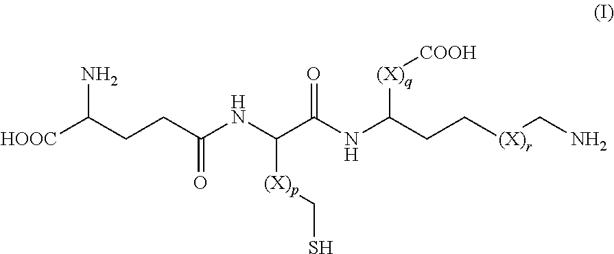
[HOOC]C(CCC(NC(C(NC(CC[(X)r]CN)[(X)q][COOH])=O)[(X)p]CS)=O)N
